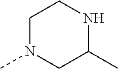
C1N(C)CC(C)NC1
